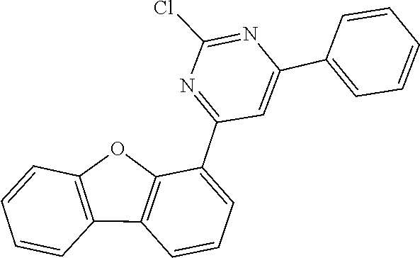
C1(Cl)=NC(C2=CC=CC=C2)=CC(C2=CC=CC3=C2OC2=C3C=CC=C2)=N1
